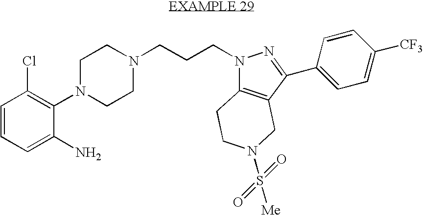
N1(C2=C(Cl)C=CC=C2N)CCN(CCCN2C3=C(CN(S(=O)([Me])=O)CC3)C(C3=CC=C([CF3])C=C3)=N2)CC1
